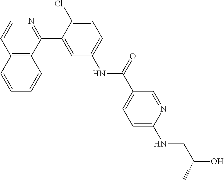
C12=C(C(C3=CC(NC(C4=CC=C(NCC(O)C)N=C4)=O)=CC=C3Cl)=NC=C1)C=CC=C2
